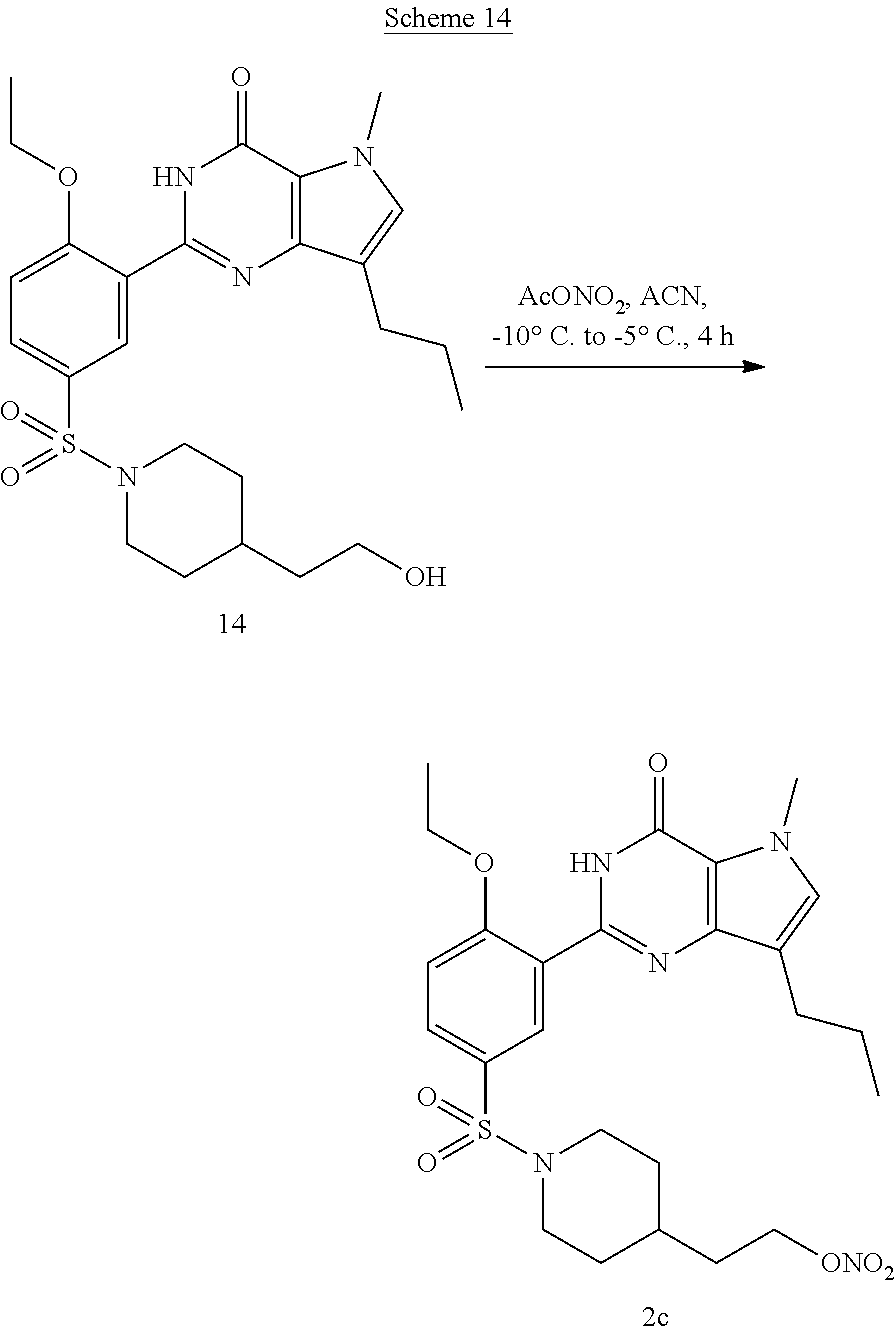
N1C(C2=CC(S(N3CCC(CCO)CC3)(=O)=O)=CC=C2OCC)=NC2=C(C1=O)N(C)C=C2CCC.N1C(C2=CC(S(N3CCC(CC[ONO2])CC3)(=O)=O)=CC=C2OCC)=NC2=C(C1=O)N(C)C=C2CCC
